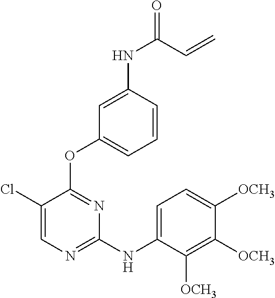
C1(Cl)=CN=C(NC2=CC=C([OCH3])C([OCH3])=C2[OCH3])N=C1OC1=CC=CC(NC(=O)C=C)=C1
